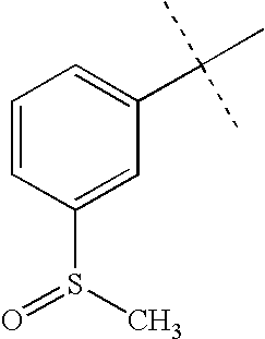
C1=CC(S(=O)C)=CC(C(C)(C)C)=C1
